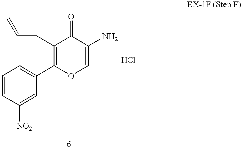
C(=C)CC1=C(C2=CC=CC([NO2])=C2)OC=C(N)C1=O
